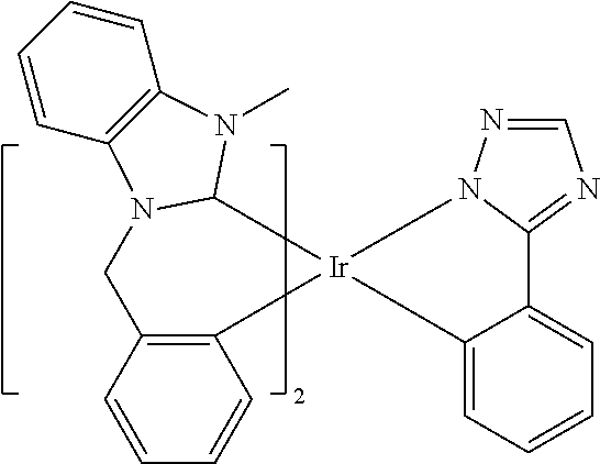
C12=C(C=CC=C1)CN1C3=C(C=CC=C3)N(C)C1[Ir]21C2=CC=CC=C2C2=NC=NN21
